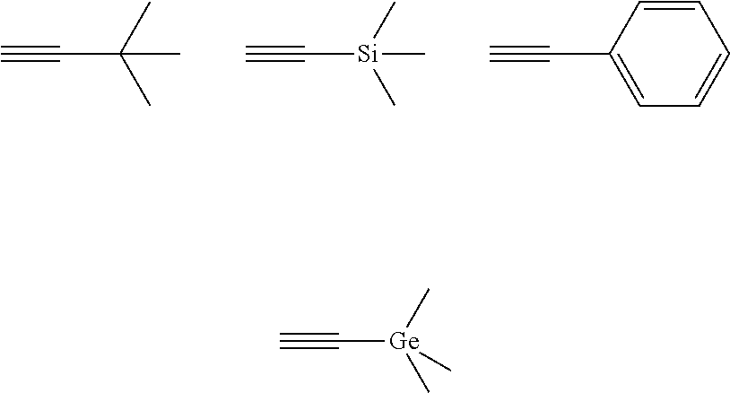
C(C(C)(C)C)#C.C([Si](C)(C)C)#C.C(C1=CC=CC=C1)#C.C([Ge](C)(C)C)#C
